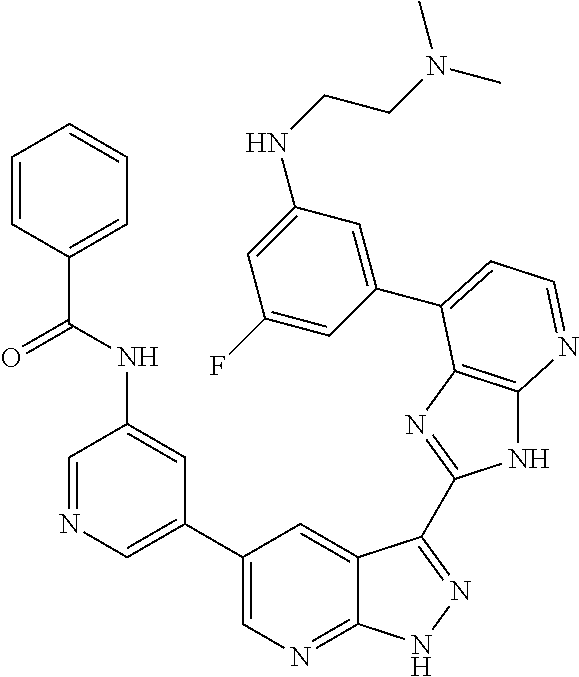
C1=NC=C(C2=CN=C3C(=C2)C(C2=NC4=C(N2)N=CC=C4C2=CC(NCCN(C)C)=CC(F)=C2)=NN3)C=C1NC(C1=CC=CC=C1)=O
